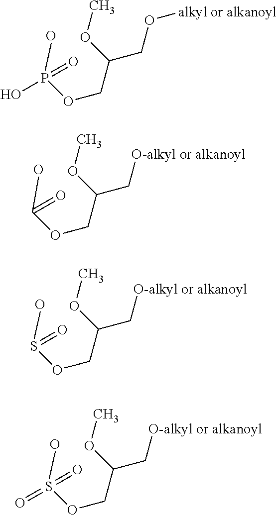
O(C(COP(O)(=O)O)CO[alkyl or alkanoyl])C.O(C(COC(O)=O)C[O-alkyl or alkanoyl])C.O(C(COS(O)=O)C[O-alkyl or alkanoyl])C.O(C(COS(O)(=O)=O)C[O-alkyl or alkanoyl])C
